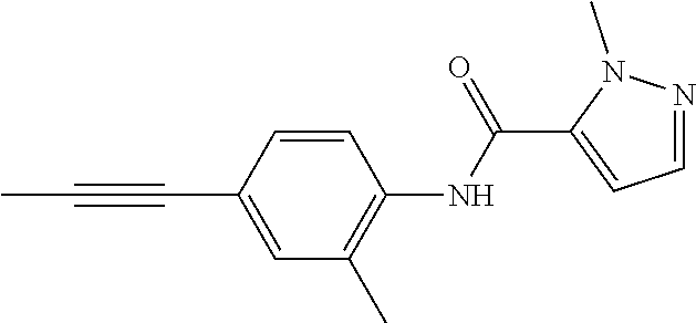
C1=C(C#CC)C=CC(NC(C2=CC=NN2C)=O)=C1C
